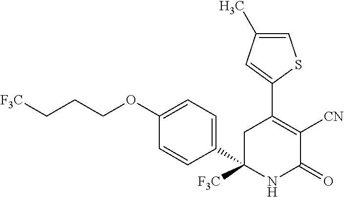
C1(C2([F3C])NC(=O)C([CN])=C(C3=CC(C)=CS3)C2)=CC=C(OCCC[F3C])C=C1
